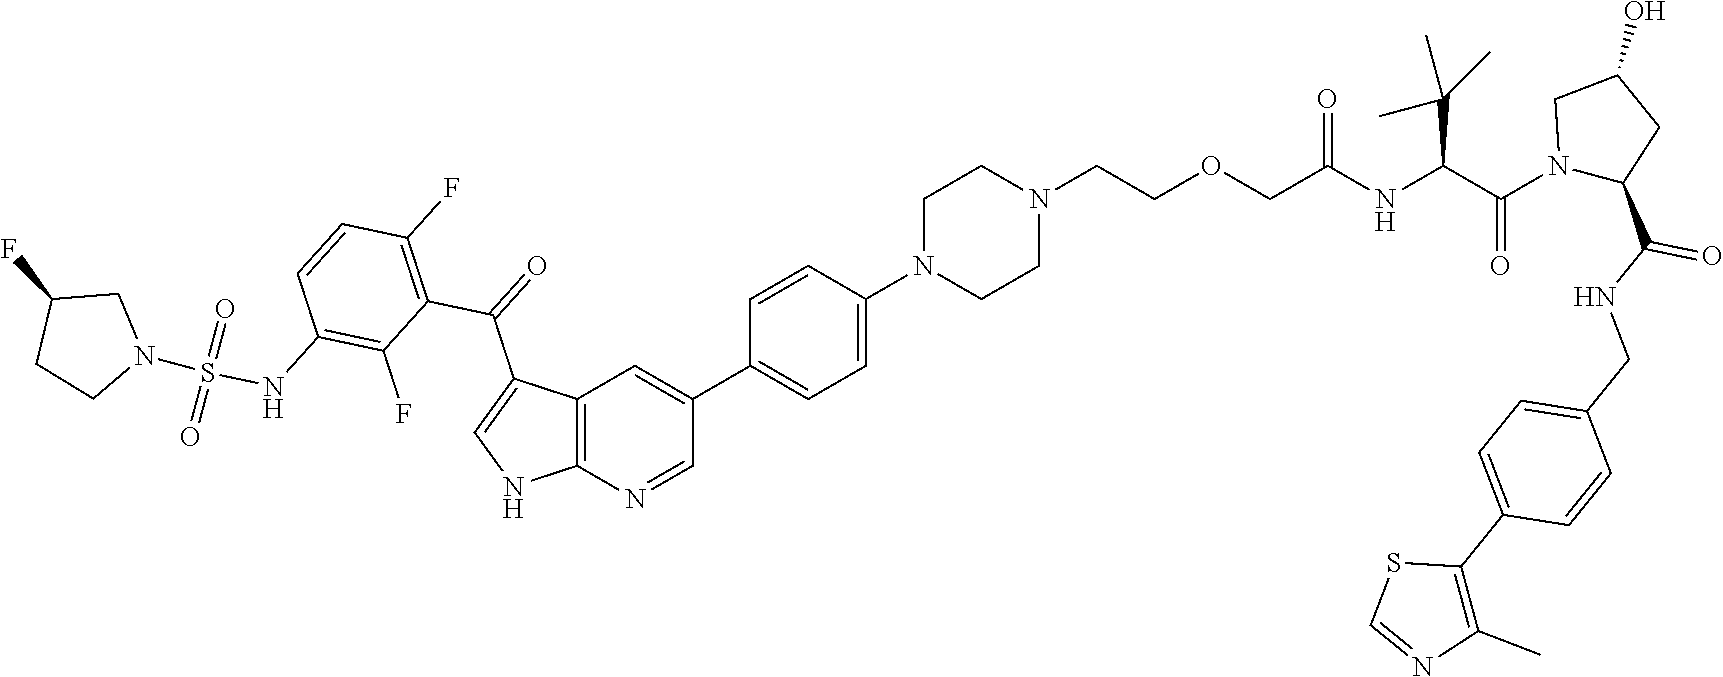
C12=C(N=CC(C3=CC=C(N4CCN(CCOCC(NC(C(N5C(C(NCC6=CC=C(C7=C(C)N=CS7)C=C6)=O)CC(O)C5)=O)C(C)(C)C)=O)CC4)C=C3)=C1)NC=C2C(C1=C(F)C=CC(NS(N2CC(F)CC2)(=O)=O)=C1F)=O
